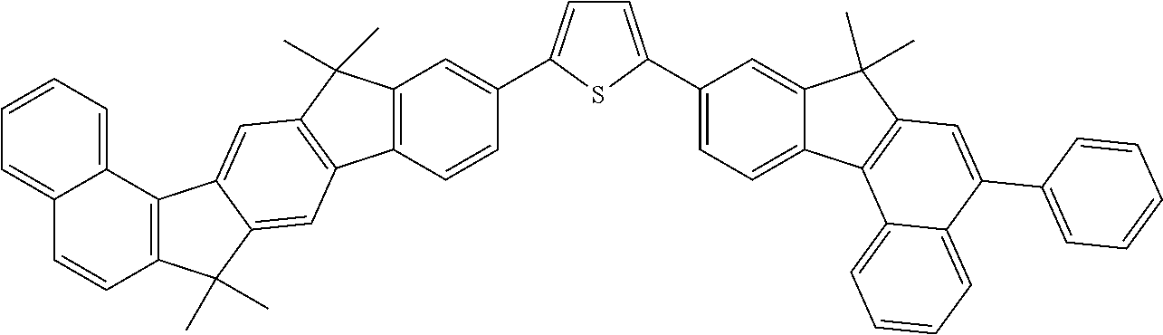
C12=C(C=CC(C3=CC=C(C4=CC=C5C(=C4)C(C)(C)C4=C5C5=CC=CC=C5C(C5=CC=CC=C5)=C4)S3)=C1)C1=C(C2(C)C)C=C2C(=C1)C(C)(C)C1=C2C2=CC=CC=C2C=C1
